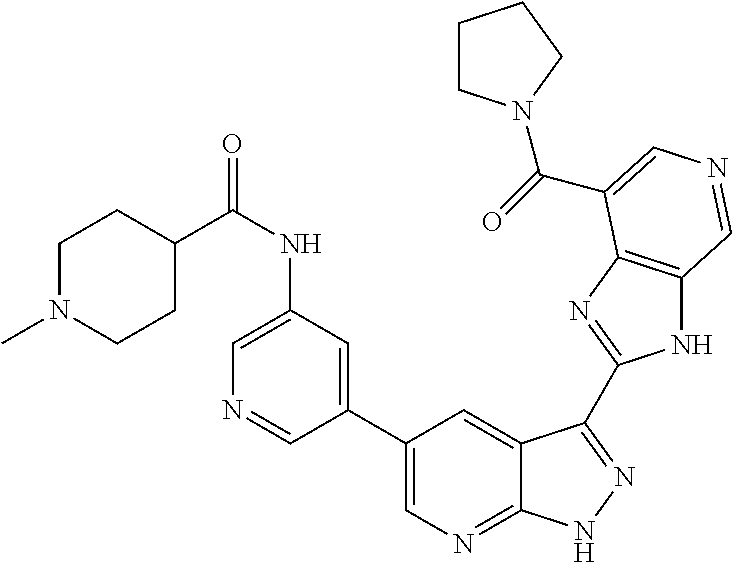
C1N(C)CCC(C(NC2=CN=CC(C3=CN=C4C(=C3)C(C3=NC5=C(N3)C=NC=C5C(=O)N3CCCC3)=NN4)=C2)=O)C1
